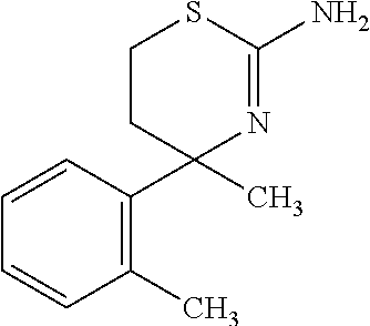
C1=CC(C2(C)N=C(N)SCC2)=C(C)C=C1
